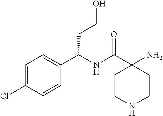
C1=C(Cl)C=CC(C(NC(C2(N)CCNCC2)=O)CCO)=C1
